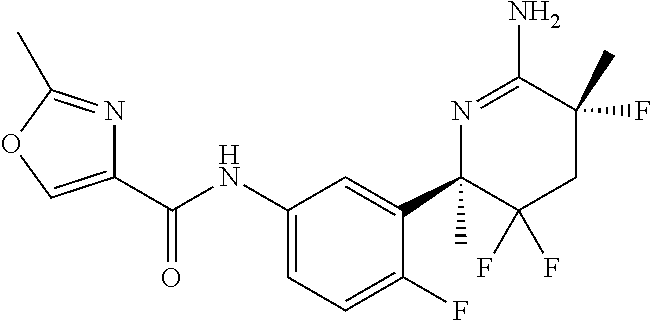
C1(C(NC2=CC=C(F)C(C3(C)C(F)(F)CC(C)(F)C(N)=N3)=C2)=O)=COC(C)=N1
